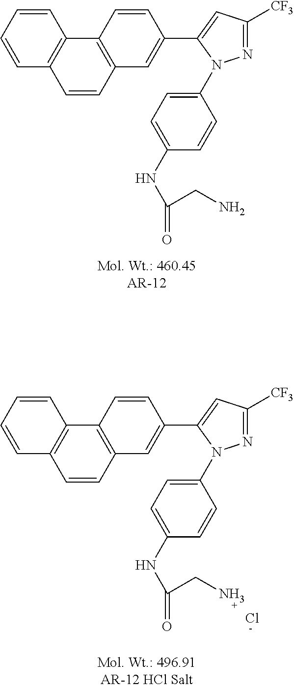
C1=CC=CC2=C1C1=C(C=C2)C=C(C2=CC([CF3])=NN2C2=CC=C(NC(=O)CN)C=C2)C=C1.C1=CC=CC2=C1C1=C(C=C2)C=C(C2=CC([CF3])=NN2C2=CC=C(NC(=O)CN)C=C2)C=C1.Cl
